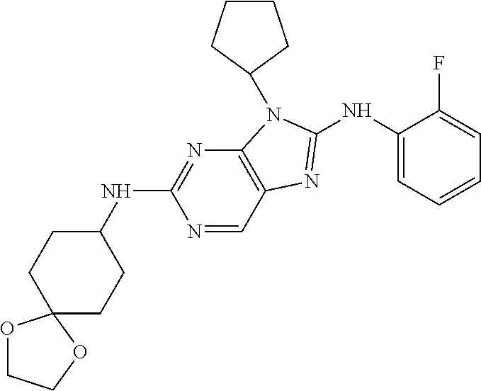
N1=CC2=C(N=C1NC1CCC3(CC1)OCCO3)N(C1CCCC1)C(NC1=CC=CC=C1F)=N2
